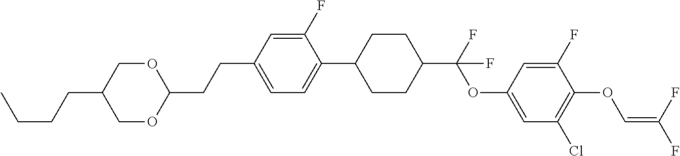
C1OC(CCC2=CC=C(C3CCC(C(F)(OC4=CC(Cl)=C(OC=C(F)F)C(F)=C4)F)CC3)C(F)=C2)OCC1CCCC
